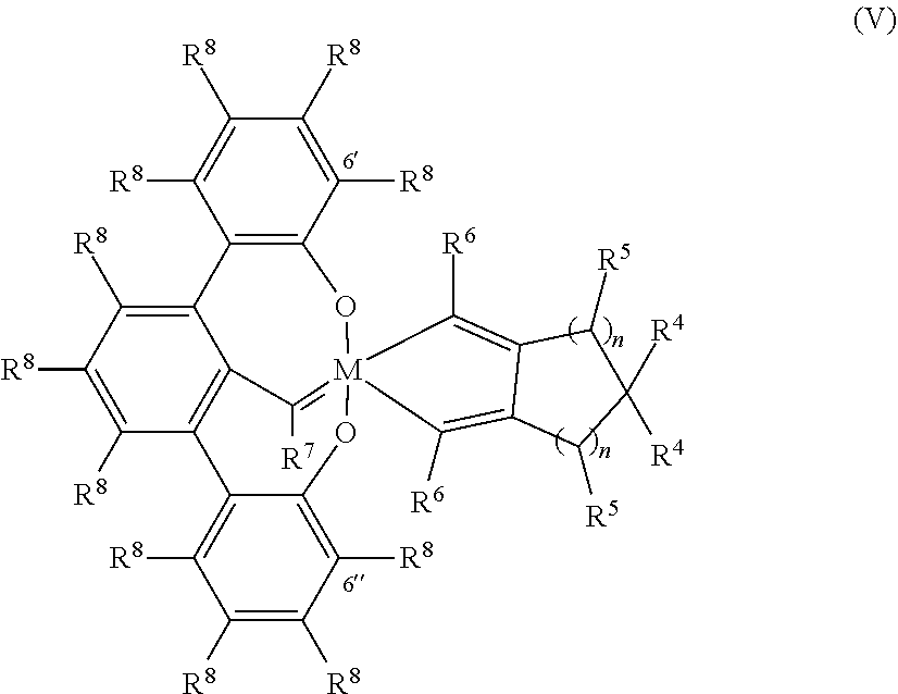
C12=C(C3=C([R8])C([R8])=C([R8])C4=C3C([R7])=[M]3(O1)(OC1=C([R8])C([R8])=C([R8])C([R8])=C41)C([R6])=C1C(=C3[R6])C([R5])C([R4])([R4])C1[R5])C([R8])=C([R8])C([R8])=C2[R8]
